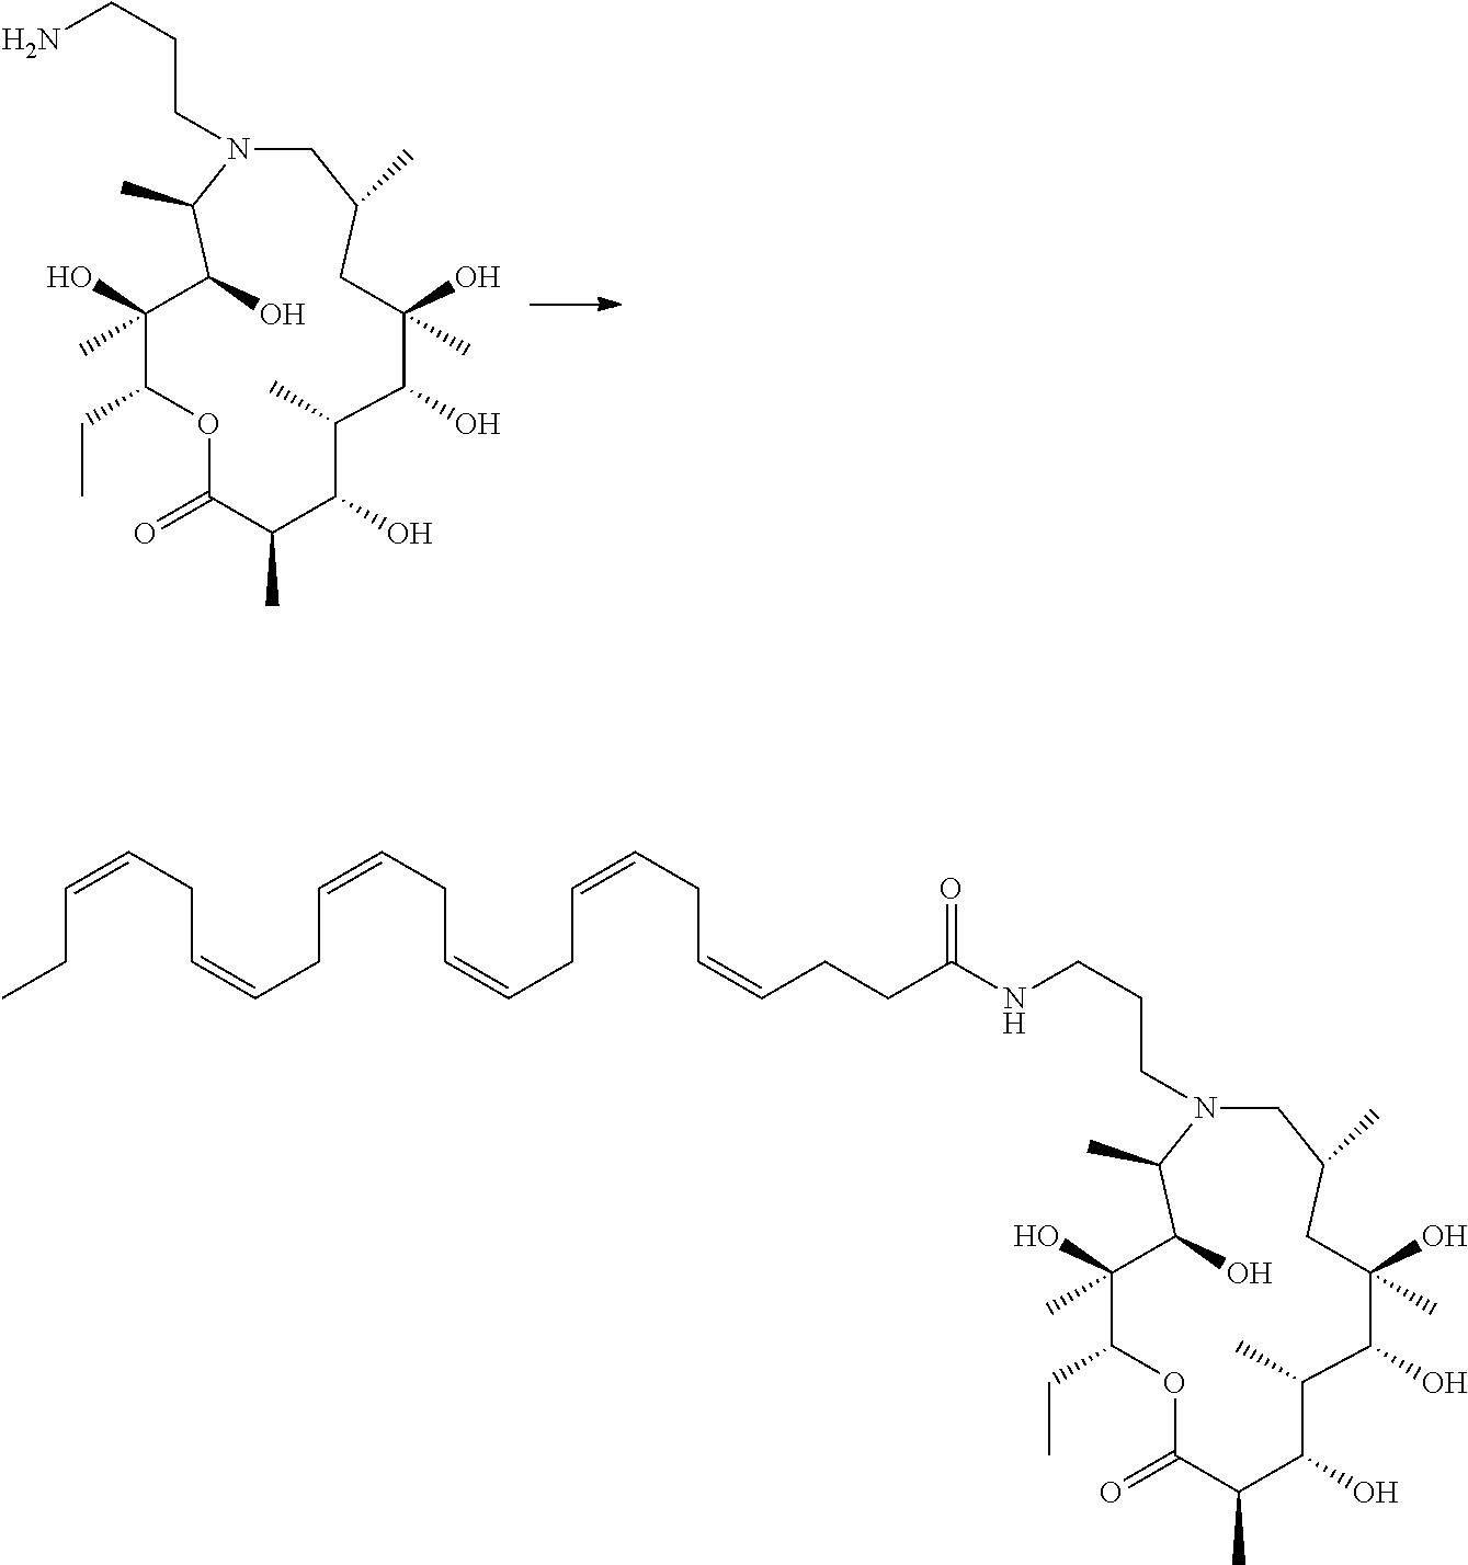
O1C(=O)C(C)C(O)C(C)C(O)C(C)(O)CC(C)CN(CCCN)C(C)C(O)C(O)(C)C1CC.O1C(=O)C(C)C(O)C(C)C(O)C(C)(O)CC(C)CN(CCCNC(CCC=CCC=CCC=CCC=CCC=CCC=CCC)=O)C(C)C(O)C(O)(C)C1CC
